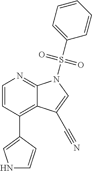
C1=CC(C2=CNC=C2)=C2C(=N1)N(S(C1=CC=CC=C1)(=O)=O)C=C2C#N
